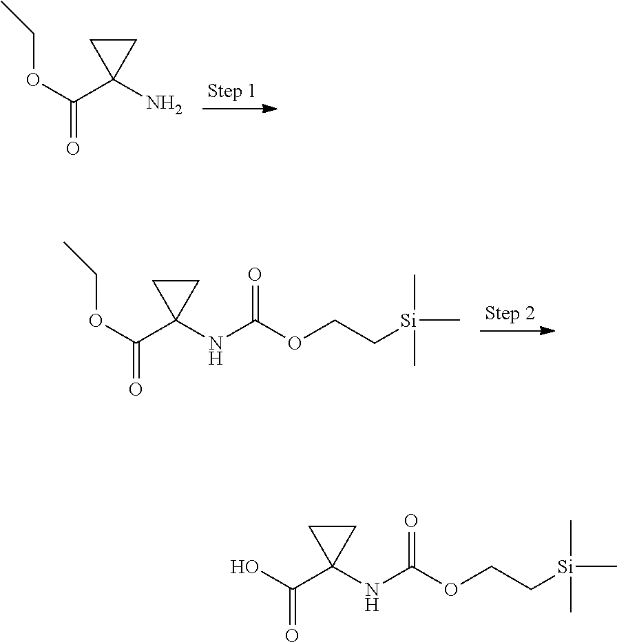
O(C(C1(N)CC1)=O)CC.O(C(C1(NC(OCC[Si](C)(C)C)=O)CC1)=O)CC.OC(C1(NC(OCC[Si](C)(C)C)=O)CC1)=O
